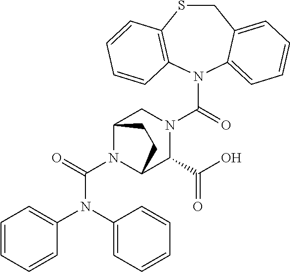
N(C(N1C2C(C(O)=O)N(C(N3C4=CC=CC=C4CSC4=C3C=CC=C4)=O)CC1CC2)=O)(C1=CC=CC=C1)C1=CC=CC=C1
